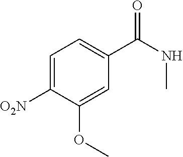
C1=C([O2N])C(OC)=CC(C(NC)=O)=C1
